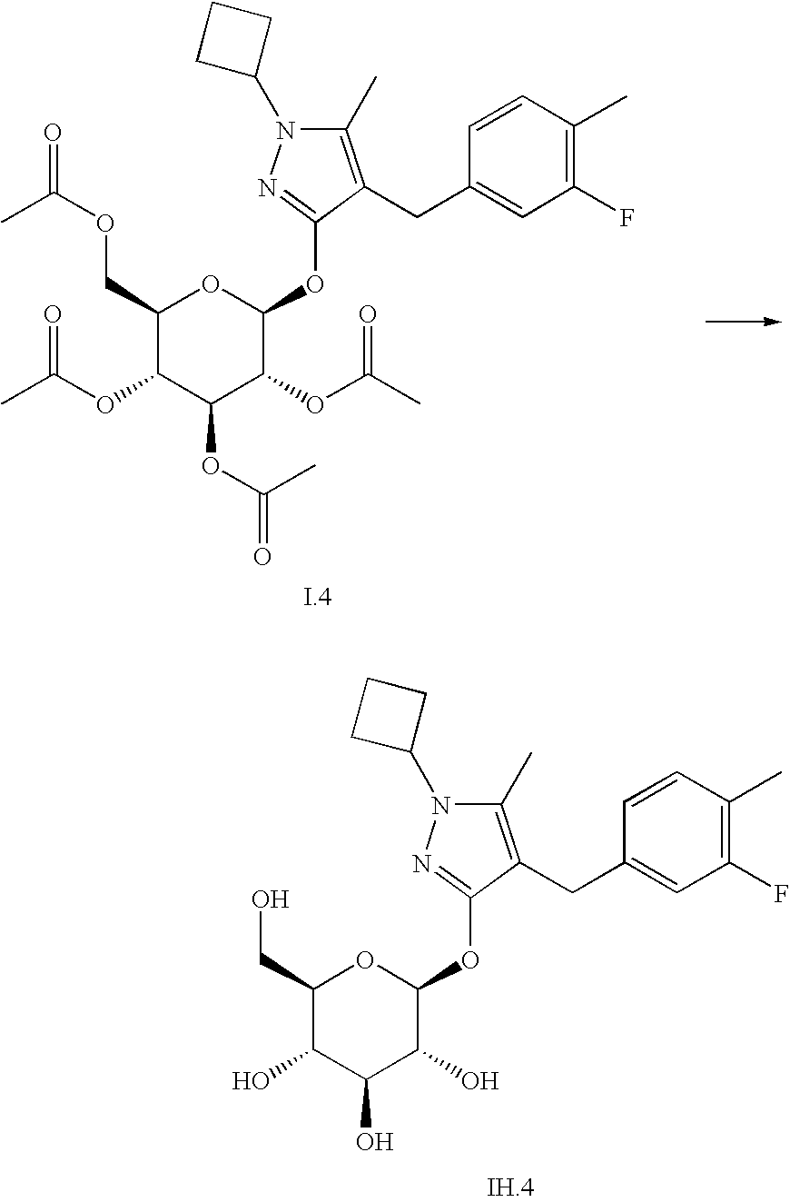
C1(CO)C(O)C(O)C(O)C(OC2=NN(C3CCC3)C(C)=C2CC2=CC(F)=C(C)C=C2)O1.C1(COC(=O)C)C(OC(C)=O)C(OC(=O)C)C(OC(C)=O)C(OC2=NN(C3CCC3)C(C)=C2CC2=CC(F)=C(C)C=C2)O1
